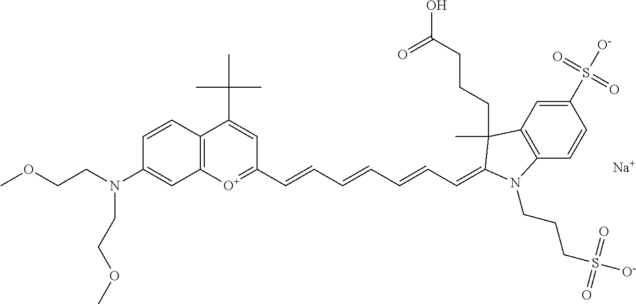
C12=C([O+]=C(C=CC=CC=CC=C3C(CCCC(O)=O)(C)C4=C(C=CC(S([O-])(=O)=O)=C4)N3CCCS([O-])(=O)=O)C=C1C(C)(C)C)C=C(N(CCOC)CCOC)C=C2.[Na]
